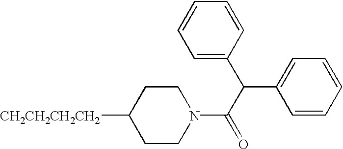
C1CN(C(C(C2=CC=CC=C2)C2=CC=CC=C2)=O)CCC1[CH2CH2CH2CH2]
